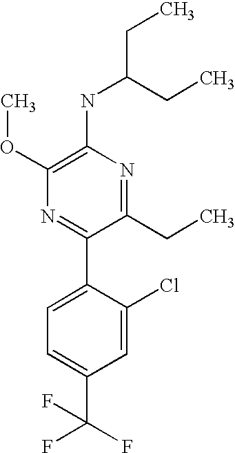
C1(NC(CC)CC)=C(OC)N=C(C2=CC=C(C(F)(F)F)C=C2Cl)C(CC)=N1
